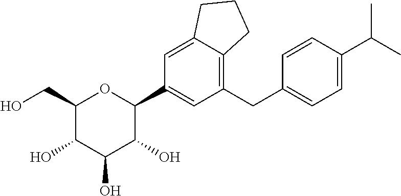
C1(CO)C(O)C(O)C(O)C(C2=CC(CC3=CC=C(C(C)C)C=C3)=C3C(=C2)CCC3)O1
